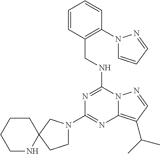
C1(N2CCC3(C2)CCCCN3)=NC2=C(C(C)C)C=NN2C(NCC2=C(N3C=CC=N3)C=CC=C2)=N1
